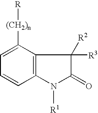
C12=C(C([(CH2)n][R])=CC=C1)C([R3])([R2])C(=O)N2[R1]
